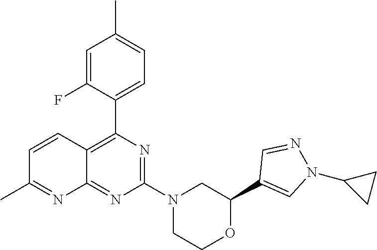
N1=C(N2CC(C3=CN(C4CC4)N=C3)OCC2)N=C2C(=C1C1=CC=C(C)C=C1F)C=CC(C)=N2
